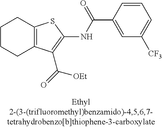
C1CCC2=C(C1)SC(NC(C1=CC([CF3])=CC=C1)=O)=C2C(=O)[OEt]
